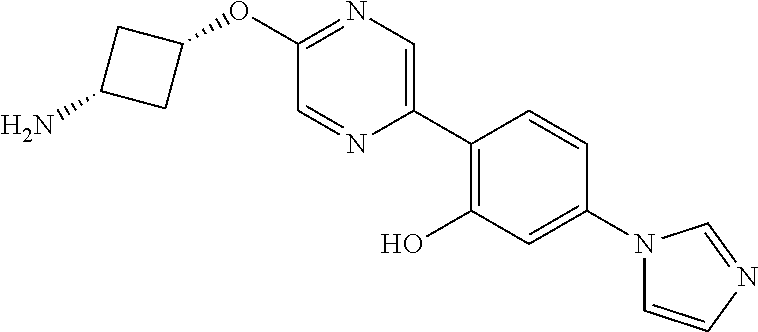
O(C1=NC=C(C2=C(O)C=C(N3C=CN=C3)C=C2)N=C1)C1CC(N)C1
